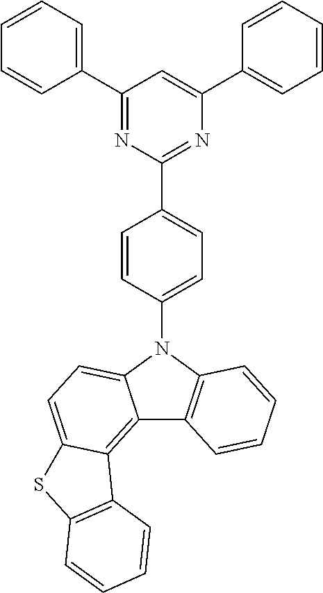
C12=C3C(=CC=C1N(C1=CC=C(C4=NC(C5=CC=CC=C5)=CC(C5=CC=CC=C5)=N4)C=C1)C1=C2C=CC=C1)SC1=C3C=CC=C1
